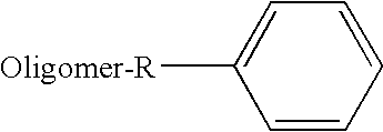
[Oligomer-R]C1=CC=CC=C1
